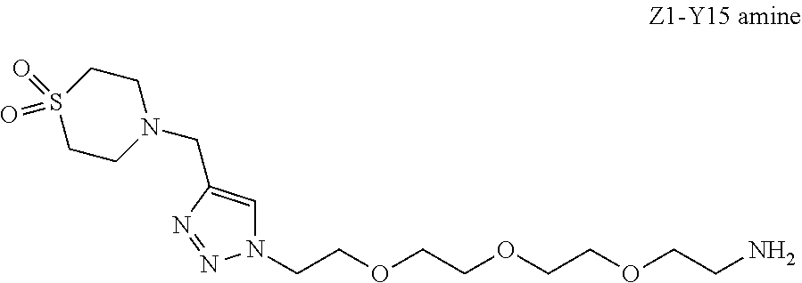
C1CN(CC2=CN(CCOCCOCCOCCN)N=N2)CCS1(=O)=O
